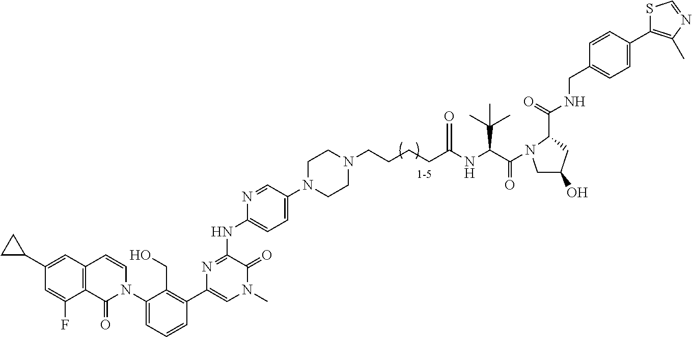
C12=C(C=C(C3CC3)C=C1F)C=CN(C1=CC=CC(C3=CN(C)C(=O)C(NC4=CC=C(N5CCN(CCCCC(NC(C(=O)N6CC(O)CC6C(NCC6=CC=C(C7=C(C)N=CS7)C=C6)=O)C(C)(C)C)=O)CC5)C=N4)=N3)=C1CO)C2=O
